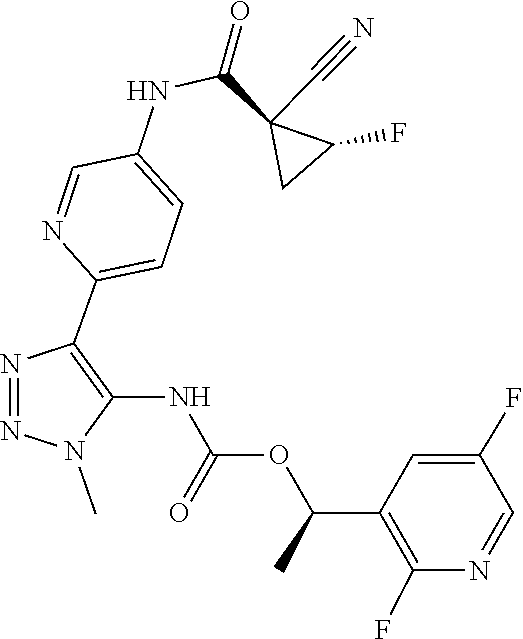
N1=NN(C)C(NC(OC(C2=C(F)N=CC(F)=C2)C)=O)=C1C1=CC=C(NC(C2(C#N)CC2F)=O)C=N1
